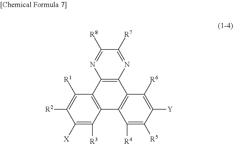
N1=C([R7])C([R8])=NC2=C1C1=C(C3=C2C([R1])=C([R2])C([X])=C3[R3])C([R4])=C([R5])C([Y])=C1[R6]
